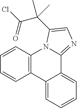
C1=CC2=C(C=C1)C1=CC=CC=C1C1=NC=C(C(C(Cl)=O)(C)C)N21
